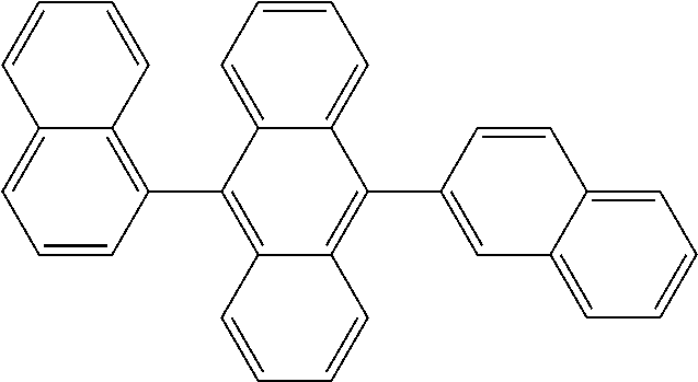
C1=CC(C2=C3C(=C(C4=CC5=CC=CC=C5C=C4)C4=CC=CC=C24)C=CC=C3)=C2C(=C1)C=CC=C2
